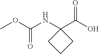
COC(NC1(C(O)=O)CCC1)=O
